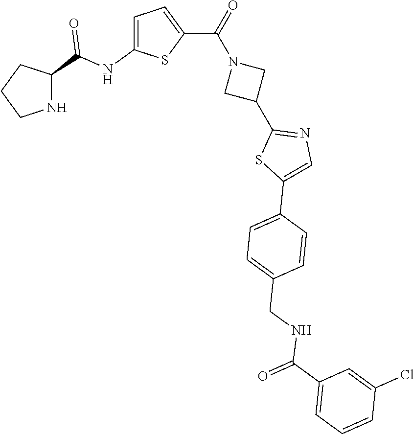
C1CNC(C(NC2=CC=C(C(=O)N3CC(C4=NC=C(C5=CC=C(CNC(C6=CC=CC(Cl)=C6)=O)C=C5)S4)C3)S2)=O)C1
